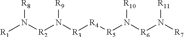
[R1]N([R2]N([R3][R4][R5]N([R6]N([R7])[R11])[R10])[R9])[R8]
